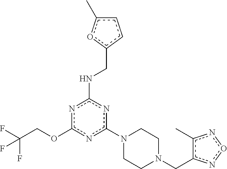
c1(N2CCN(Cc3c(C)non3)CC2)nc(NCc2ccc(C)o2)nc(OCC(F)(F)F)n1
